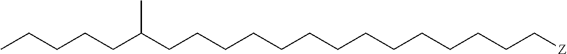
C(CCCCC[Z])CCCCCCCCC(CCCCC)C
